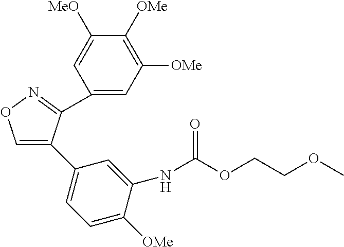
C1=C(C2=CC=C([OMe])C(NC(OCCOC)=O)=C2)C(C2=CC([OMe])=C([OMe])C([MeO])=C2)=NO1
